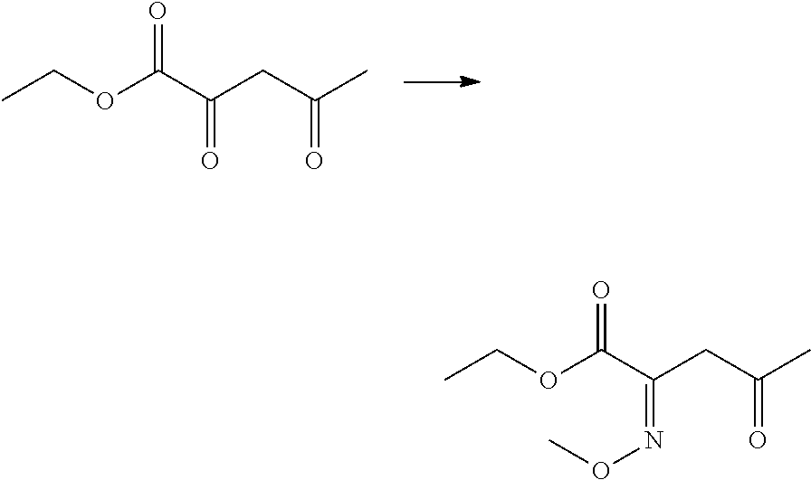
CCOC(C(CC(C)=O)=O)=O.CCOC(C(CC(C)=O)=NOC)=O
